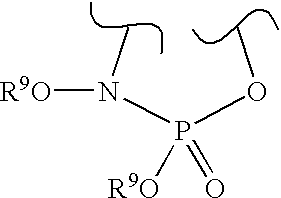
O=P(N(C)[R9O])(OC)[R9O]
